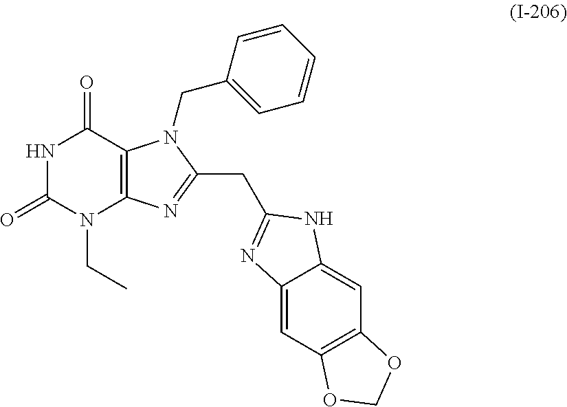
N1C(=O)N(CC)C2=C(C1=O)N(CC1=CC=CC=C1)C(CC1=NC3=CC4=C(C=C3N1)OCO4)=N2
